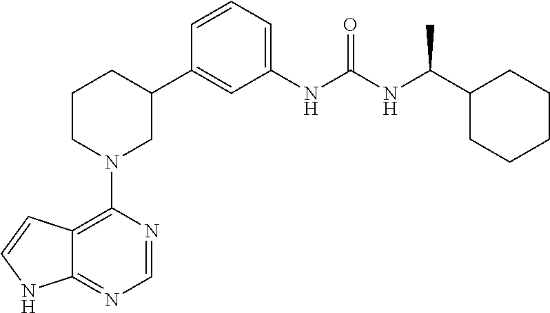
C12=C(N3CC(C4=CC(NC(NC(C5CCCCC5)C)=O)=CC=C4)CCC3)N=CN=C1NC=C2
